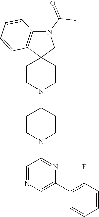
C1CN(C2CCN(C3=NC(C4=C(F)C=CC=C4)=CN=C3)CC2)CCC12CN(C(C)=O)C1=C2C=CC=C1
